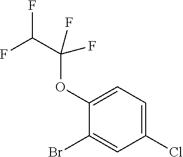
C1(OC(C(F)F)(F)F)=CC=C(Cl)C=C1Br
